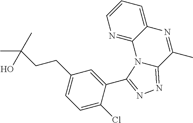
N1=C2C(=CC=C1)N=C(C)C1=NN=C(C3=CC(CCC(C)(C)O)=CC=C3Cl)N21
